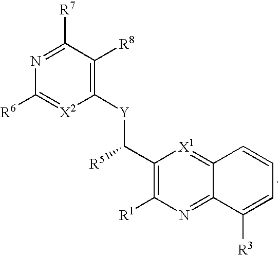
C1([Y]C(C2=C([R1])N=C3C(=[X1]2)C=CC=C3[R3])[R5])=C([R8])C([R7])=NC([R6])=[X2]1
